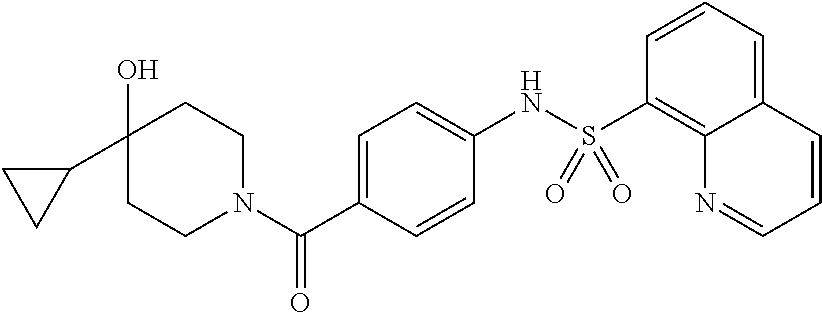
C1(O)(C2CC2)CCN(C(C2=CC=C(NS(C3=C4C(=CC=C3)C=CC=N4)(=O)=O)C=C2)=O)CC1
